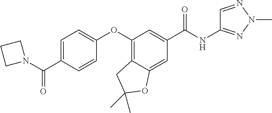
C1=C(C(N2CCC2)=O)C=CC(OC2=C3C(=CC(C(=O)NC4=NN(C)N=C4)=C2)OC(C)(C)C3)=C1
